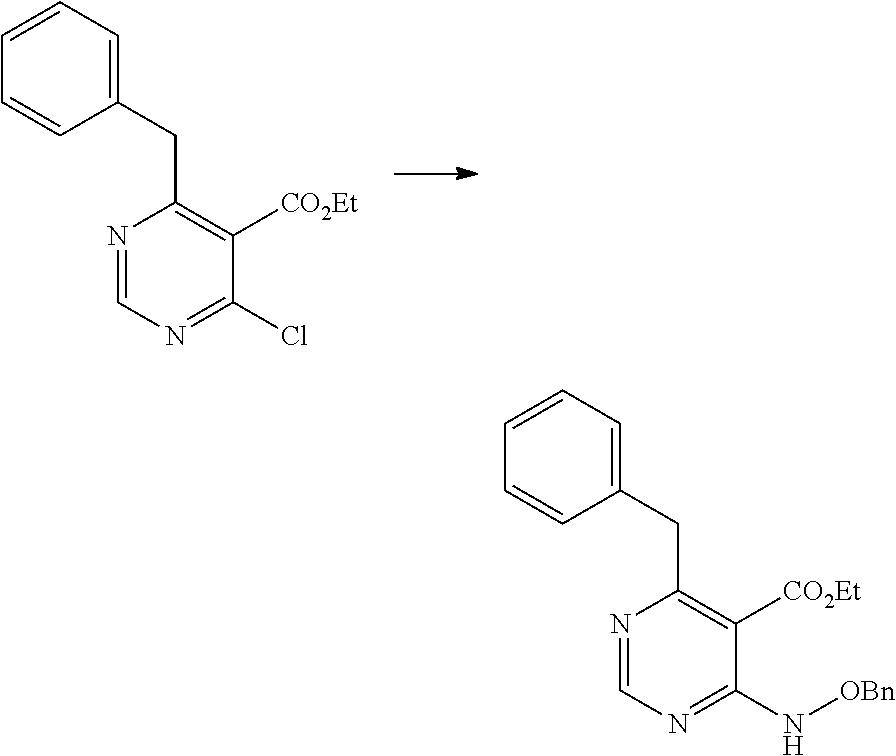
C1(CC2=C([CO2Et])C(Cl)=NC=N2)=CC=CC=C1.C1(CC2=C([CO2Et])C(N[OBn])=NC=N2)=CC=CC=C1
